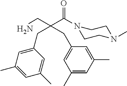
C(C(CN)(CC1=CC(C)=CC(C)=C1)CC1=CC(C)=CC(C)=C1)(=O)N1CCN(C)CC1
